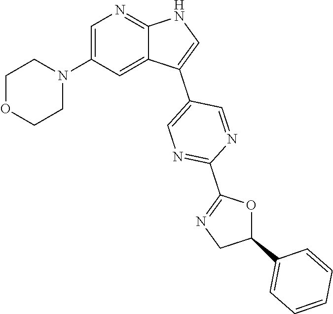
C1=C(N2CCOCC2)C=C2C(=N1)NC=C2C1=CN=C(C2=NCC(C3=CC=CC=C3)O2)N=C1
